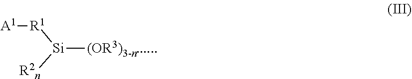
[Si]([(OR3)3-n.....])([R1][A1])[R2n]
